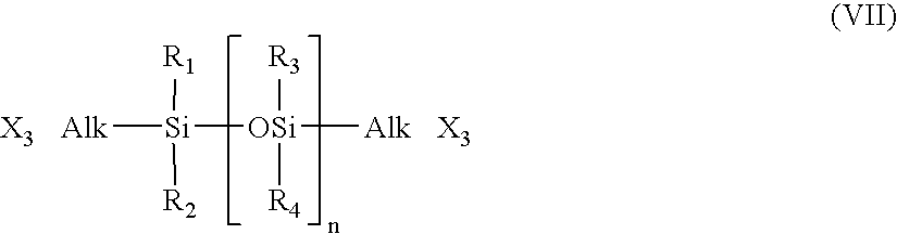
[Alk][Si]([OSi]([Alk])([R3])[R4])([R1])[R2].[X3].[X3]
